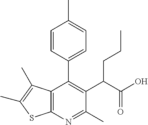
C12=C(N=C(C)C(C(C(O)=O)CCC)=C1C1=CC=C(C)C=C1)SC(C)=C2C
